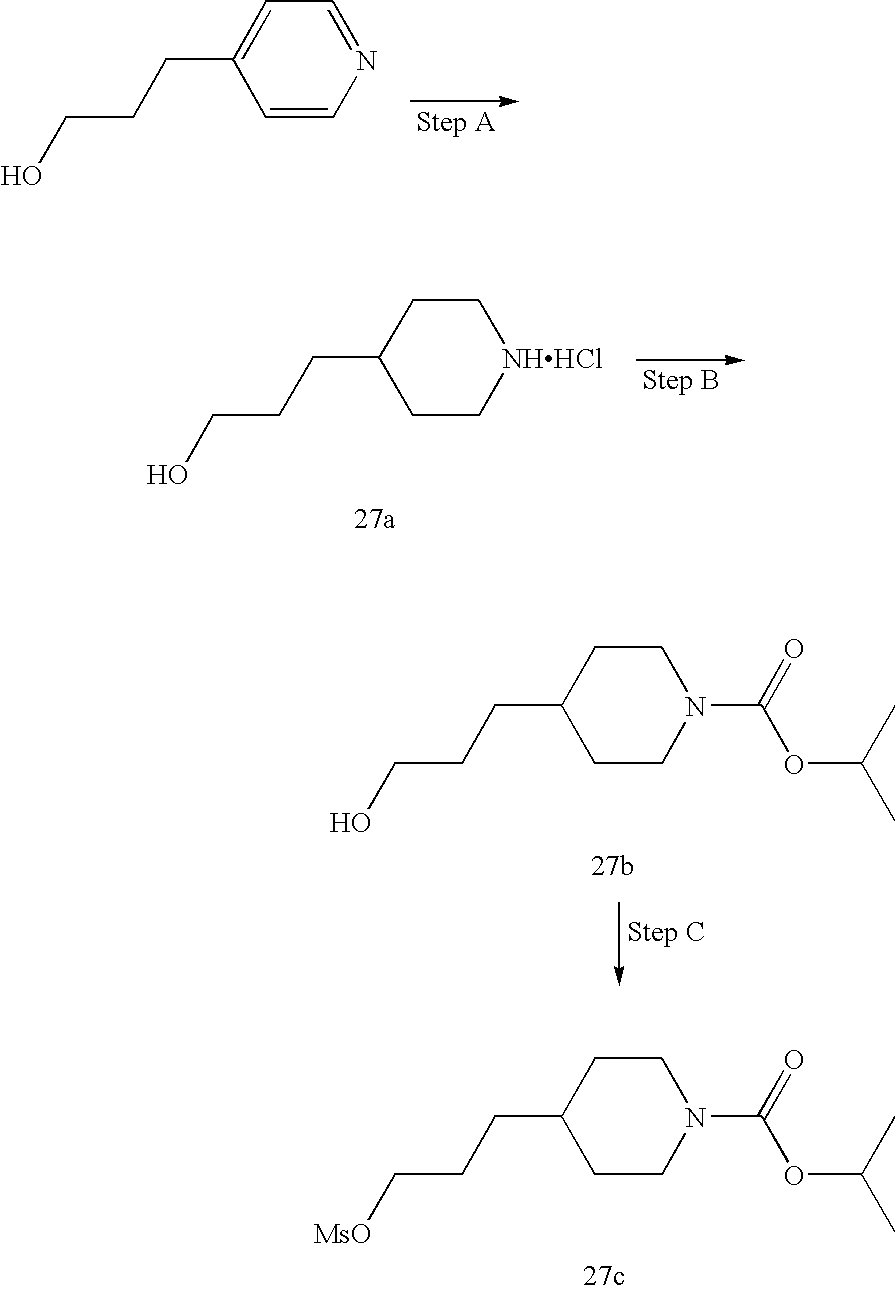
C1=CN=CC=C1CCCO.C1C[NHHCl]CCC1CCCO.C1CN(C(OC(C)C)=O)CCC1CCCO.C1CN(C(OC(C)C)=O)CCC1CCC[MsO]
